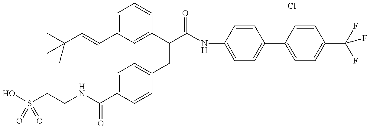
OS(CCNC(C1=CC=C(CC(C(=O)NC2=CC=C(C3=CC=C(C(F)(F)F)C=C3Cl)C=C2)C2=CC(C=CC(C)(C)C)=CC=C2)C=C1)=O)(=O)=O
